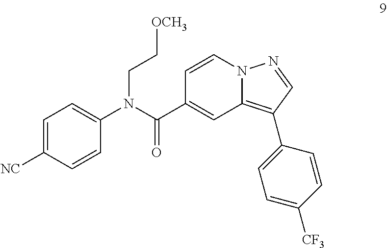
C1=CN2C(=C(C3=CC=C([CF3])C=C3)C=N2)C=C1C(N(C1=CC=C([NC])C=C1)CC[OCH3])=O
